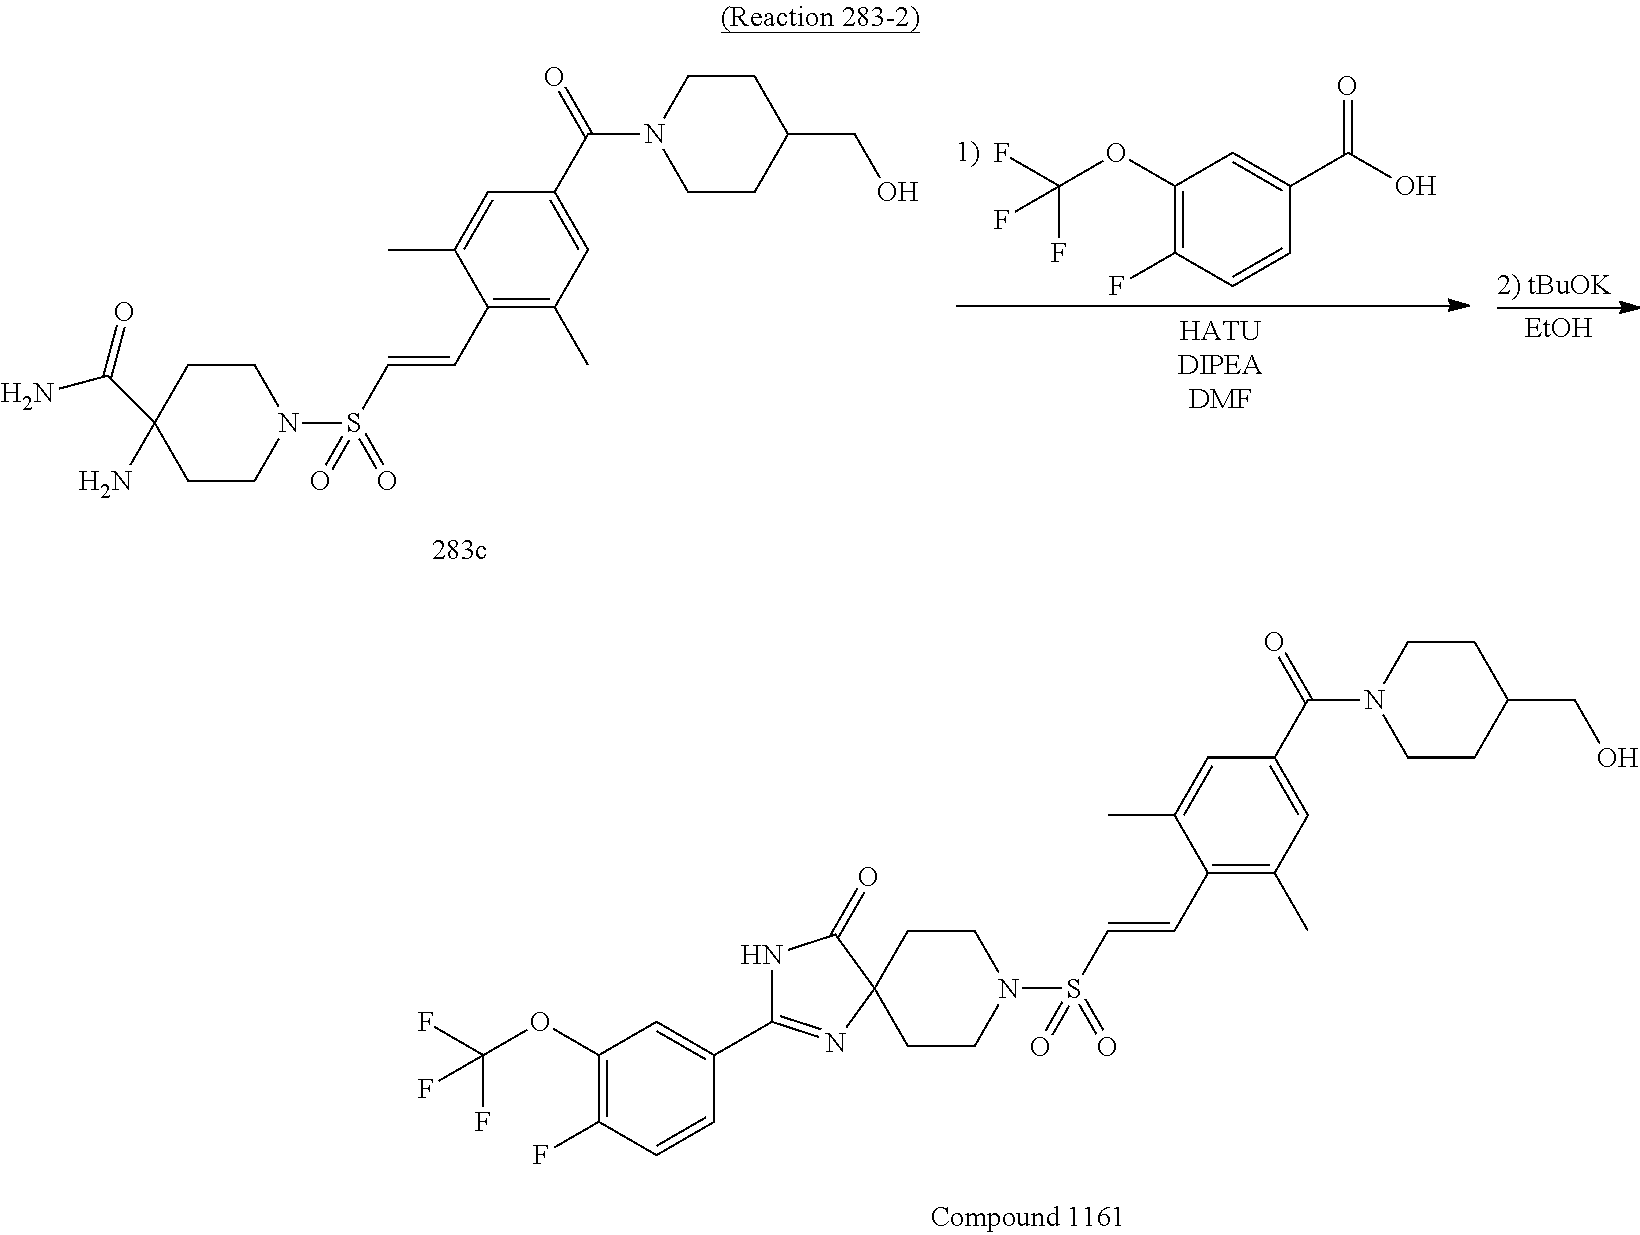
C1CN(S(=O)(C=CC2=C(C)C=C(C(=O)N3CCC(CO)CC3)C=C2C)=O)CCC12N=C(C1=CC(OC(F)(F)F)=C(F)C=C1)NC2=O.C1(OC(F)(F)F)=C(F)C=CC(C(O)=O)=C1.C1CN(S(=O)(C=CC2=C(C)C=C(C(=O)N3CCC(CO)CC3)C=C2C)=O)CCC1(N)C(N)=O.[2) tBuOK].[EtOH]
